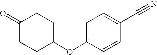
O=C1CCC(OC2=CC=C(C#N)C=C2)CC1
